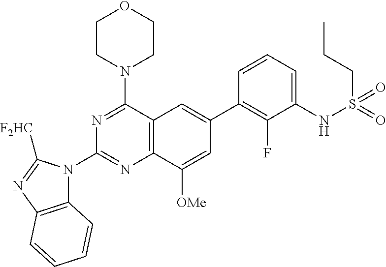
C12=C(C([OMe])=CC(C3=C(F)C(NS(CCC)(=O)=O)=CC=C3)=C1)N=C(N1C3=C(N=C1[F2HC])C=CC=C3)N=C2N1CCOCC1
